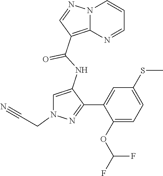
FC(OC1=CC=C(SC)C=C1C1=NN(CC#N)C=C1NC(C1=C2N(N=C1)C=CC=N2)=O)F
